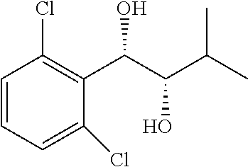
C1=CC=C(Cl)C(C(O)C(O)C(C)C)=C1Cl
